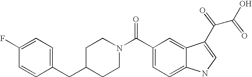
C1(F)=CC=C(CC2CCN(C(C3=CC=C4C(=C3)C(C(C(O)=O)=O)=CN4)=O)CC2)C=C1
